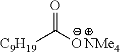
[C9H19]C([O-])=O.[NMe4]
